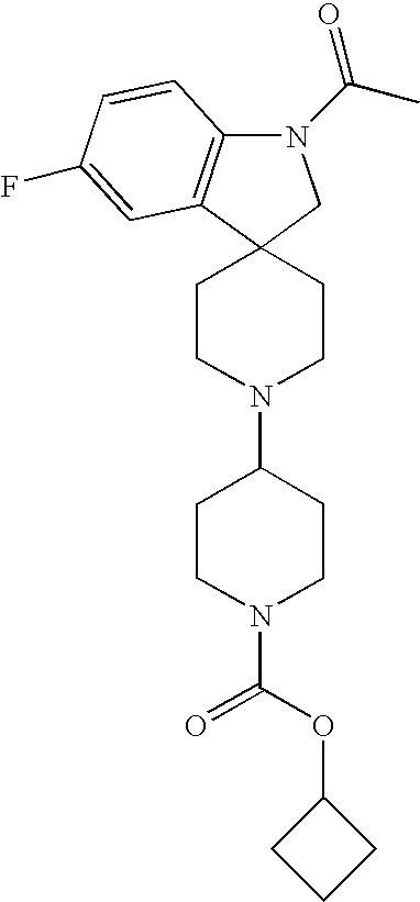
C12(CCN(C3CCN(C(=O)OC4CCC4)CC3)CC1)CN(C(C)=O)C1=C2C=C(F)C=C1
